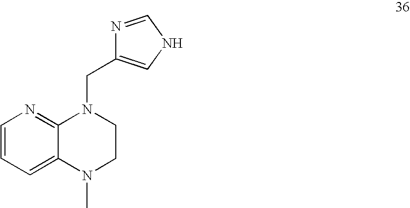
C1=CC=C2C(=N1)N(CC1=CNC=N1)CCN2C
